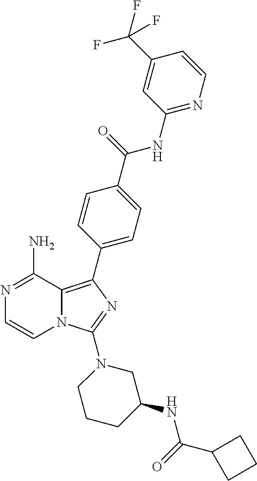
N1=C(N)C2=C(C3=CC=C(C(=O)NC4=NC=CC(C(F)(F)F)=C4)C=C3)N=C(N3CCCC(NC(=O)C4CCC4)C3)N2C=C1
